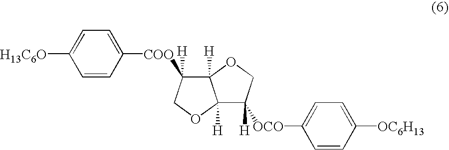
C1=CC([COO]C2([H])C3([H])C([H])(OC2)C([H])([OCO]C2=CC=C([OC6H13])C=C2)CO3)=CC=C1[H13C6O]
